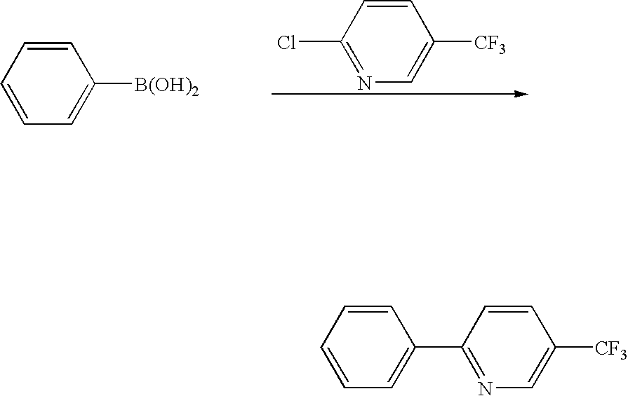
C1=CC=CC([B(OH)2])=C1.N1=C(Cl)C=CC([CF3])=C1.C1=CC=CC(C2=NC=C([CF3])C=C2)=C1
